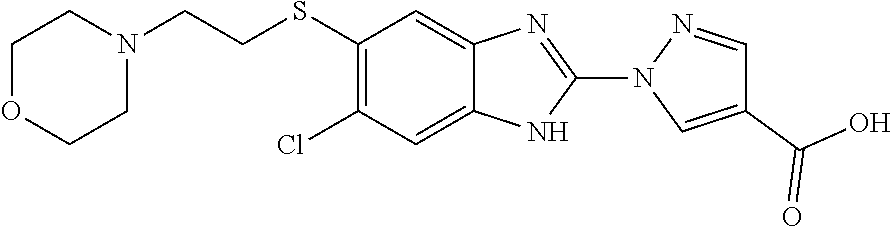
C(CSC1=C(Cl)C=C2NC(N3N=CC(C(O)=O)=C3)=NC2=C1)N1CCOCC1
